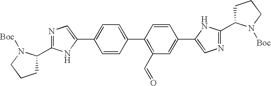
C1=CC(C2=C(C=O)C=C(C3=CN=C(C4CCCN4[Boc])N3)C=C2)=CC=C1C1=CN=C(C2CCCN2[Boc])N1
